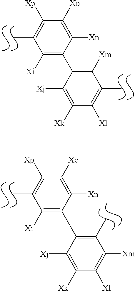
C1([Xo])=C([Xn])C(C2=C([Xm])C(C)=C([Xl])C([Xk])=C2[Xj])=C([Xi])C(C)=C1[Xp].C1([Xo])=C([Xn])C(C2=C(C)C([Xm])=C([Xl])C([Xk])=C2[Xj])=C([Xi])C(C)=C1[Xp]
